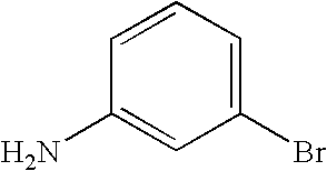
C1=CC=C(Br)C=C1N
